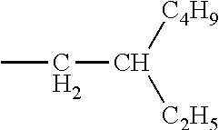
C(C)C([C4H9])[C2H5]
